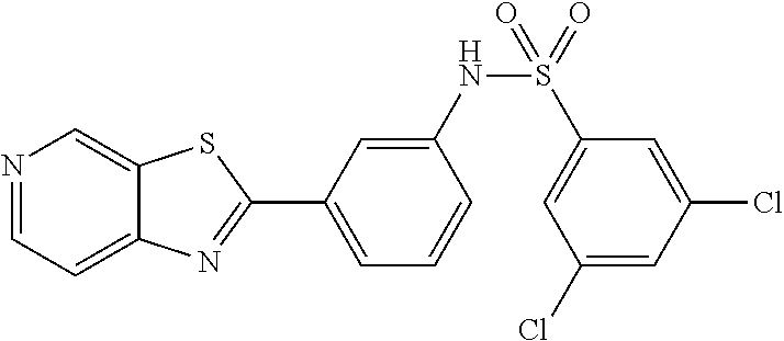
C1=C(NS(=O)(C2=CC(Cl)=CC(Cl)=C2)=O)C=CC=C1C1=NC2=CC=NC=C2S1
